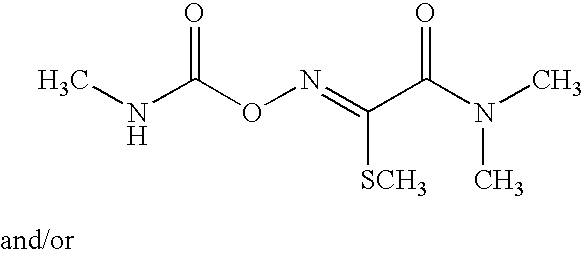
CNC(ON=C(C(N(C)C)=O)[SCH3])=O
